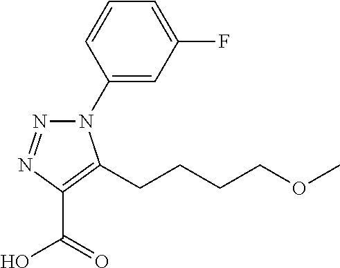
C1(N2N=NC(C(=O)O)=C2CCCCOC)=CC(F)=CC=C1
